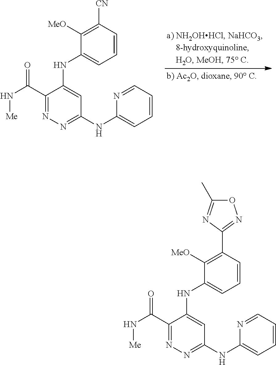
C1(C(N[Me])=O)=NN=C(NC2=CC=CC=N2)C=C1NC1=CC=CC([CN])=C1[MeO].C1(C(N[Me])=O)=NN=C(NC2=CC=CC=N2)C=C1NC1=CC=CC(C2=NOC(C)=N2)=C1[MeO]
